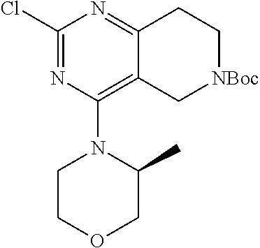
C1(Cl)=NC(N2CCOCC2C)=C2C(=N1)CC[NBoc]C2
